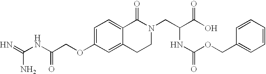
O(C1=CC=C2C(=C1)CCN(CC(C(O)=O)NC(=O)OCC1=CC=CC=C1)C2=O)CC(NC(=N)N)=O
